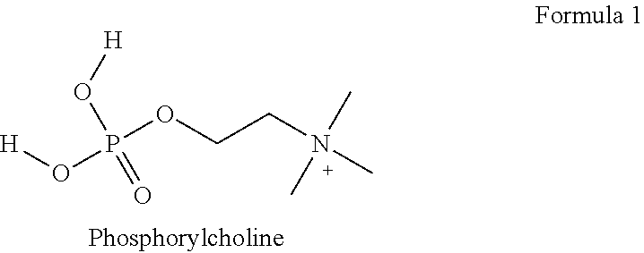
[H]OP(OCCN(C)(C)C)(O[H])=O
